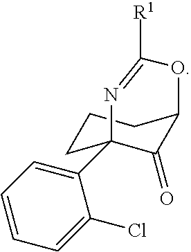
C1(C23CCCC(C2=O)OC([R1])=N3)=CC=CC=C1Cl
